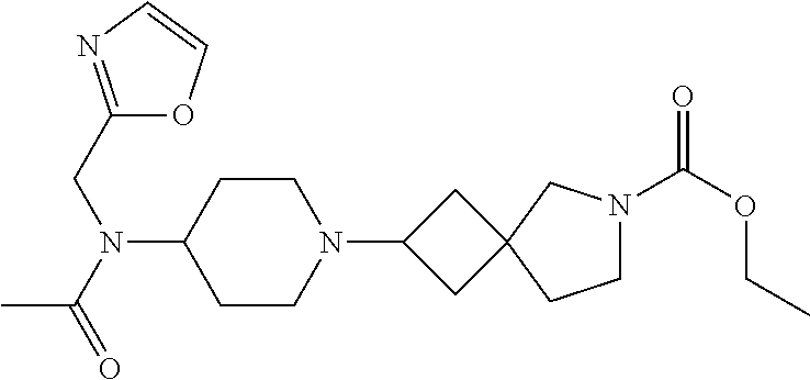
C1CN(C2CC3(C2)CCN(C(OCC)=O)C3)CCC1N(CC1=NC=CO1)C(=O)C
